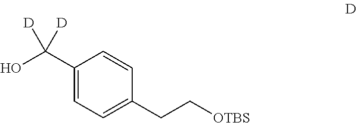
C1(C(O)([D])[D])=CC=C(CC[OTBS])C=C1
